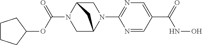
C1CCC(OC(N2CC3N(C4=NC=C(C(=O)NO)C=N4)CC2C3)=O)C1
